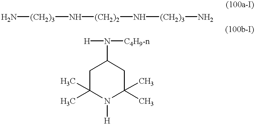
N[(CH2)3]N[(CH2)2]N[(CH2)3]N.C1C(C)(C)N([H])C(C)(C)CC1N([H])[C4H9-n]
